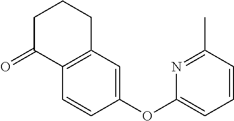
C1=CC(OC2=CC=CC(C)=N2)=CC2=C1C(=O)CCC2
